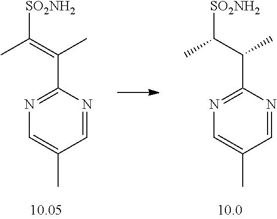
[SO2NH2]C(=C(C)C1=NC=C(C)C=N1)C.[SO2NH2]C(C(C)C1=NC=C(C)C=N1)C
